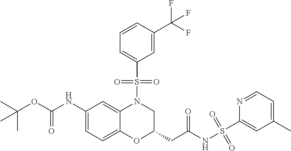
C1(NC(OC(C)(C)C)=O)=CC=C2C(=C1)N(S(C1=CC=CC(C(F)(F)F)=C1)(=O)=O)CC(CC(NS(C1=CC(C)=CC=N1)(=O)=O)=O)O2
